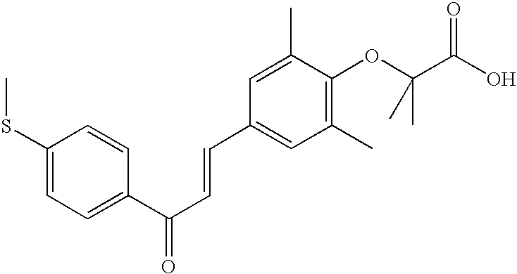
CSC1=CC=C(C(C=CC2=CC(C)=C(OC(C)(C)C(O)=O)C(C)=C2)=O)C=C1
